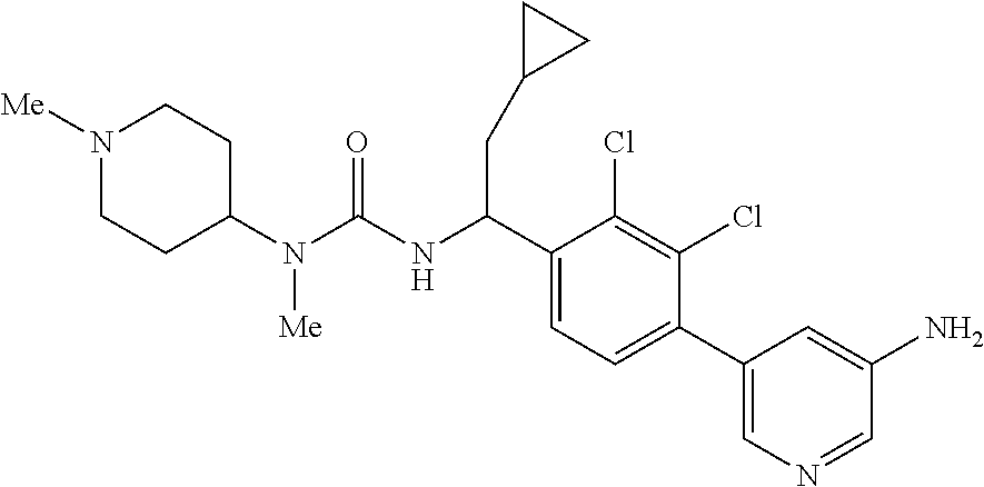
C1(N(C(NC(C2=CC=C(C3=CN=CC(N)=C3)C(Cl)=C2Cl)CC2CC2)=O)[Me])CCN([Me])CC1
